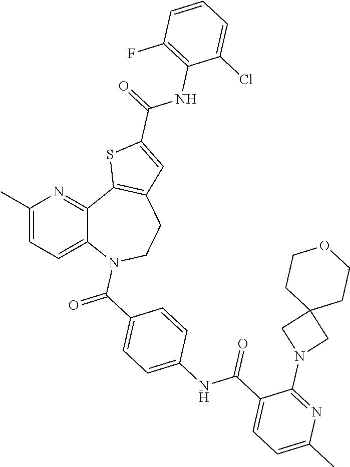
C12=CC=C(C)N=C1C1=C(CCN2C(=O)C2=CC=C(NC(C3=CC=C(C)N=C3N3CC4(C3)CCOCC4)=O)C=C2)C=C(C(=O)NC2=C(F)C=CC=C2Cl)S1
